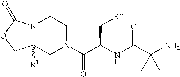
N12C([R1])(CN(C(C(NC(C(N)(C)C)=O)C[R])=O)CC1)COC2=O
